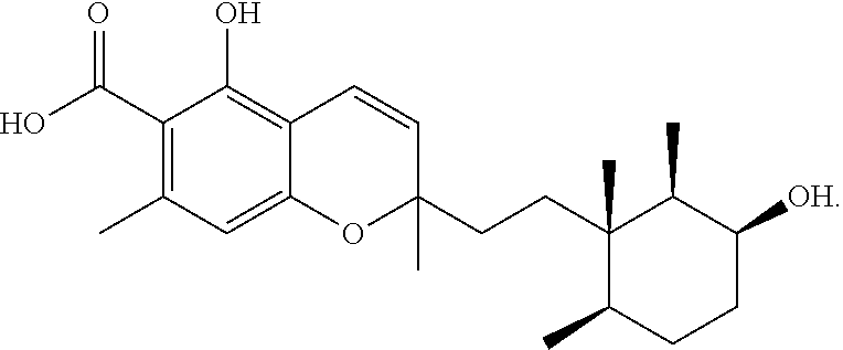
OC(C1=C(C)C=C2C(=C1O)C=CC(CCC1(C)C(C)CCC([OH])C1C)(C)O2)=O
